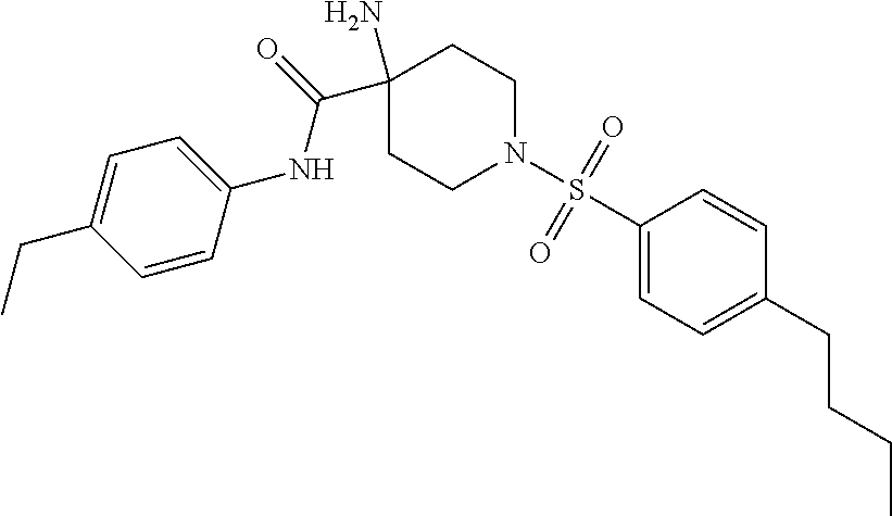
C1(N)(C(=O)NC2=CC=C(CC)C=C2)CCN(S(C2=CC=C(CCCC)C=C2)(=O)=O)CC1
